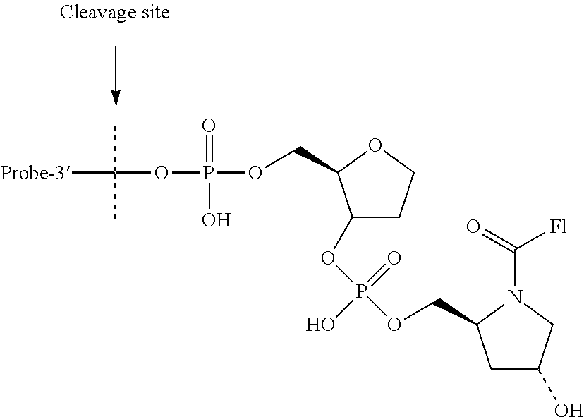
C1(OP(OCC2CC(O)CN2C(=O)[Fl])(=O)O)CCOC1COP(=O)(O)OC(C)(C)[Probe-3]
